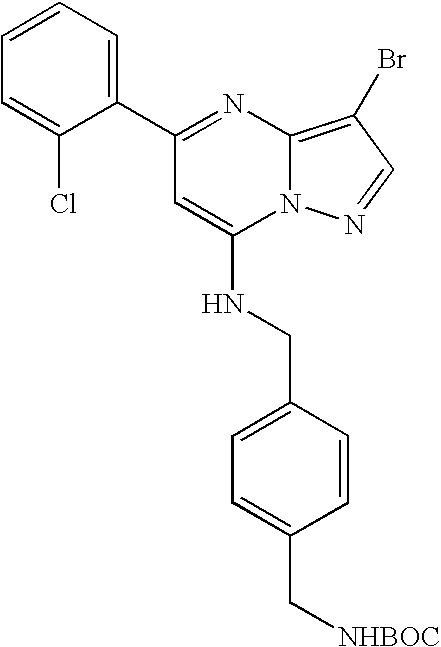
C1(C2=CC=CC=C2Cl)=NC2=C(Br)C=NN2C(NCC2=CC=C(C[NHBOC])C=C2)=C1
